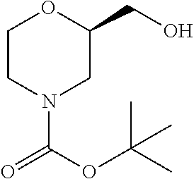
C1CN(C(OC(C)(C)C)=O)CC(CO)O1
